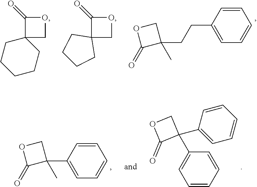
C1=CC(CCC2(C)COC2=O)=CC=C1.C1C2(CCCC1)COC2=O.C12(COC1=O)CCCC2.C1=CC(C2(C)COC2=O)=CC=C1.C1=CC=CC(C2(C3=CC=CC=C3)COC2=O)=C1
